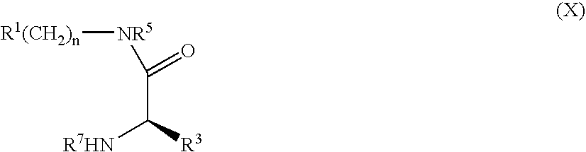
C(C([R3])[R7HN])([NR5][R1(CH2)n])=O
